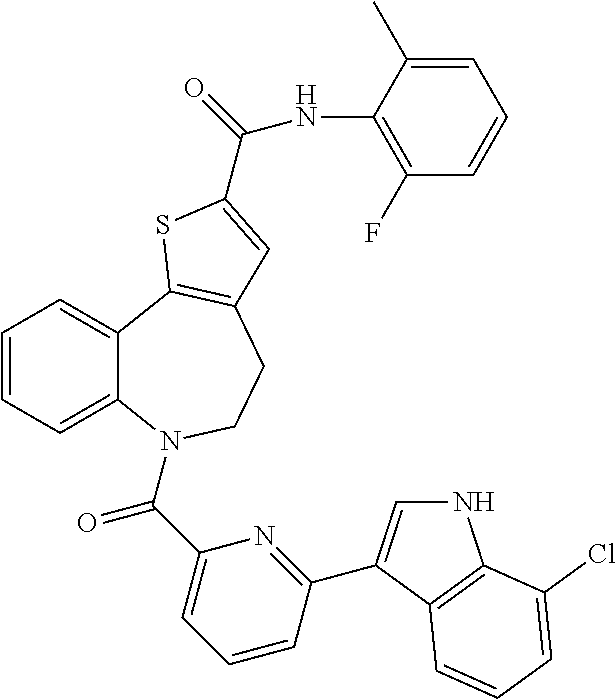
C1=CC=C2C(=C1)C1=C(CCN2C(C2=CC=CC(C3=CNC4=C3C=CC=C4Cl)=N2)=O)C=C(C(=O)NC2=C(F)C=CC=C2C)S1
